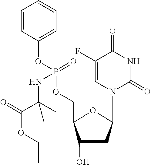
C1(O)CC(N2C(=O)NC(=O)C(F)=C2)OC1COP(OC1=CC=CC=C1)(=O)NC(C(OCC)=O)(C)C
